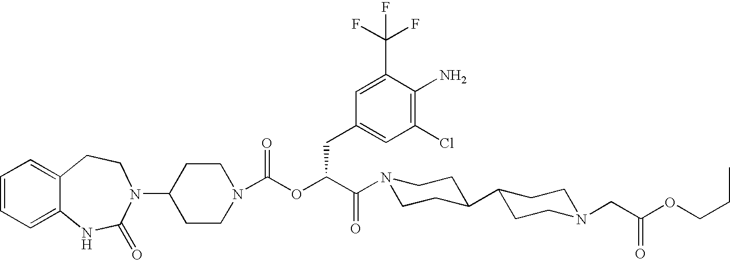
C1(N2C(=O)NC3=CC=CC=C3CC2)CCN(C(OC(C(N2CCC(C3CCN(CC(=O)OCCC)CC3)CC2)=O)CC2=CC(Cl)=C(N)C(C(F)(F)F)=C2)=O)CC1
